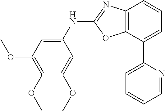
C12=C(C(C3=CC=CC=N3)=CC=C1)OC(NC1=CC(OC)=C(OC)C(OC)=C1)=N2
